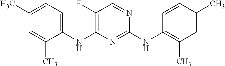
C1(C)=CC=C(NC2=C(F)C=NC(NC3=C(C)C=C(C)C=C3)=N2)C(C)=C1
